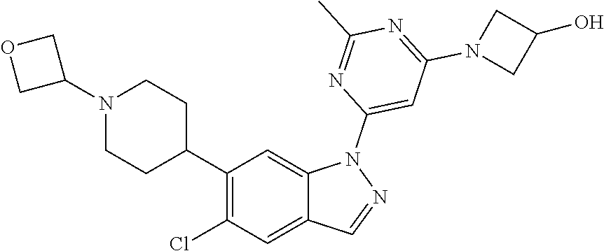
C1(C2CCN(C3COC3)CC2)=C(Cl)C=C2C(=C1)N(C1=CC(N3CC(O)C3)=NC(C)=N1)N=C2
